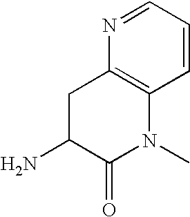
C1=CC=NC2=C1N(C)C(=O)C(N)C2
